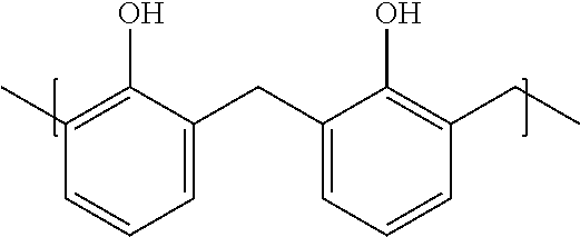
C1=C(CC2=CC=CC(CC)=C2O)C(O)=C(C)C=C1
